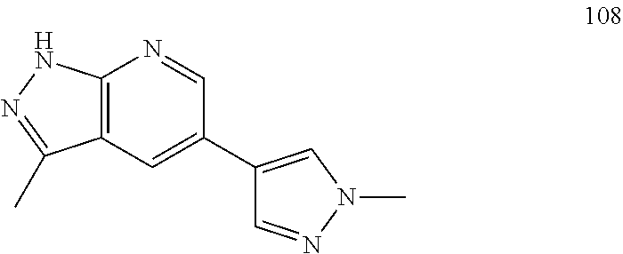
C12=C(C=C(C3=CN(C)N=C3)C=N1)C(C)=NN2
